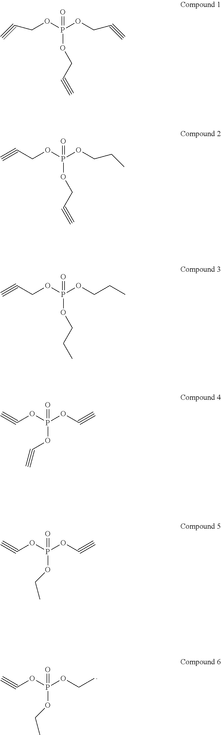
C(OP(OCC)(=O)OCC)#C.C(OP(OCC#C)(=O)OCC#C)C#C.C(OP(OCCC)(=O)OCC#C)C#C.C(OP(OCCC)(=O)OCCC)C#C.C(OP(OC#C)(=O)OC#C)#C.C(OP(OC#C)(=O)OCC)#C
